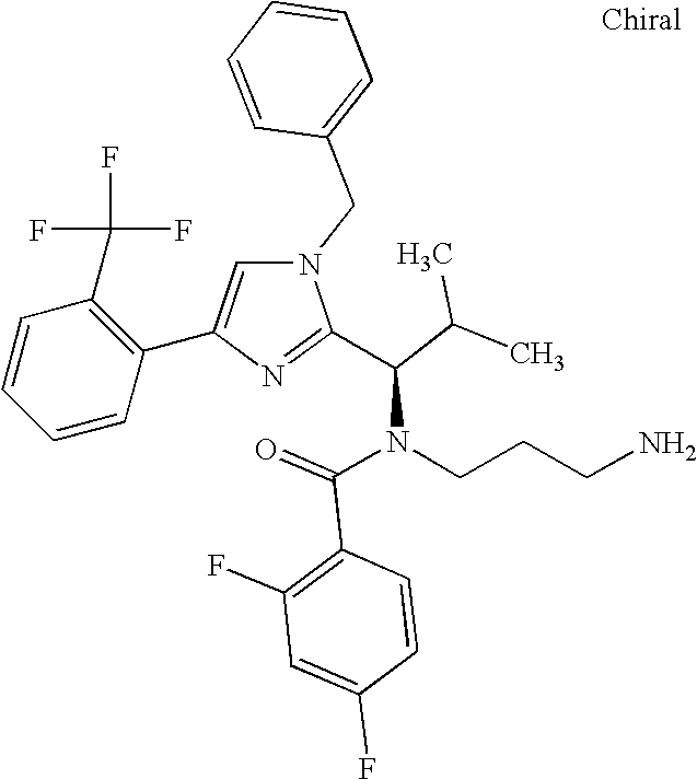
N1(CC2=CC=CC=C2)C=C(C2=C(C(F)(F)F)C=CC=C2)N=C1C(C(C)C)N(C(=O)C1=C(F)C=C(F)C=C1)CCCN
